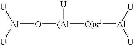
[U][Al]([U])O[(Al]([U])[O)n1][Al]([U])[U]
